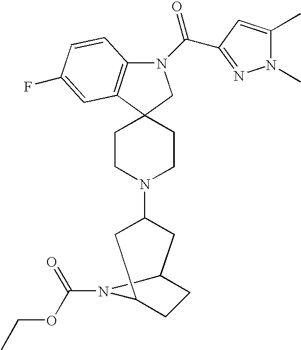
N1(C(=O)C2=NN(C)C(C)=C2)C2=C(C3(C1)CCN(C1CC4CCC(C1)N4C(=O)OCC)CC3)C=C(F)C=C2
